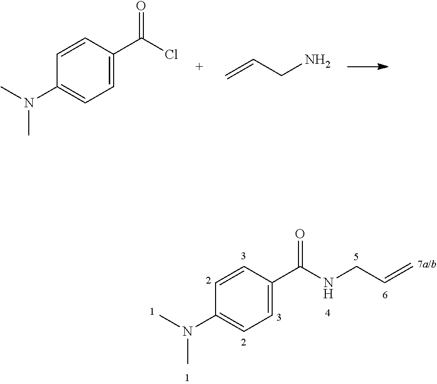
C1=CC(C(NCC=C)=O)=CC=C1N(C)C.C1=CC(C(Cl)=O)=CC=C1N(C)C.C=CCN
